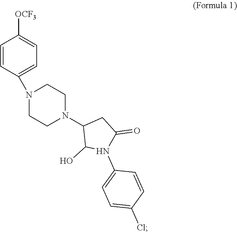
C1=CC(N2CCN(C3C(O)N(C4=CC=C(Cl)C=C4)C(=O)C3)CC2)=CC=C1[OCF3]
